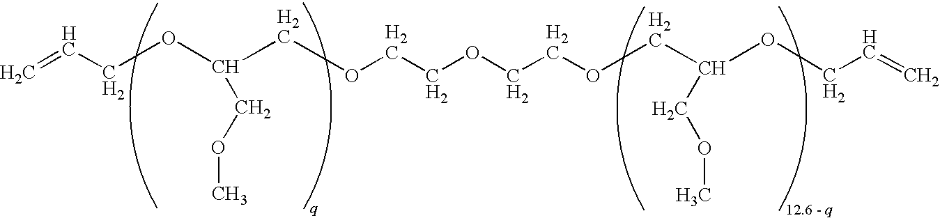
C=CCOC(COCCOCCOCC(OCC=C)COC)COC
